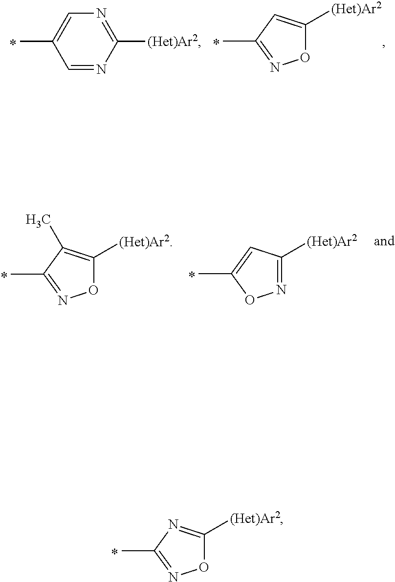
C1=NC([(Het)Ar2])=NC=C1C.C1(C)=NOC([(Het)Ar2])=C1.C1(C)=NOC([(Het)Ar2])=N1.C1(C)=NOC([(Het)Ar2])=C1C.C1(C)=CC([(Het)Ar2])=NO1
